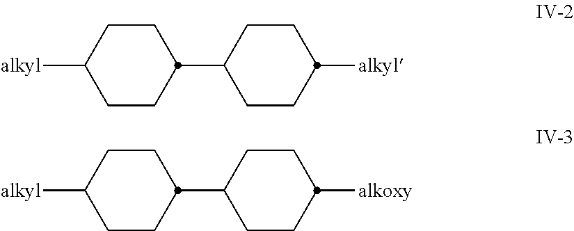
C1CC(C2CCC([alkyl])CC2)CCC1[alkyl].C1CC(C2CCC([alkoxy])CC2)CCC1[alkyl]
